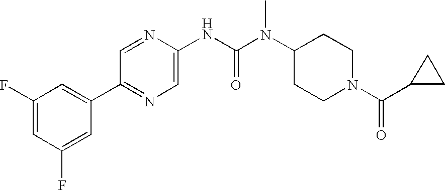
C1(F)=CC(F)=CC(C2=NC=C(NC(N(C3CCN(C(C4CC4)=O)CC3)C)=O)N=C2)=C1
